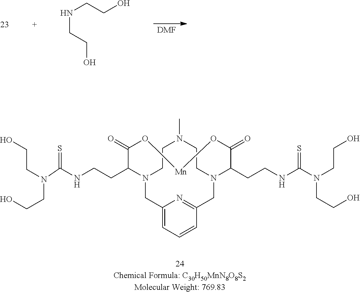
C1(CCNC(=S)N(CCO)CCO)C(=O)O[Mn]OC(=O)C(CCNC(N(CCO)CCO)=S)N2CC3=NC(=CC=C3)CN1CCN(C)CC2.[DMF].N(CCO)CCO
